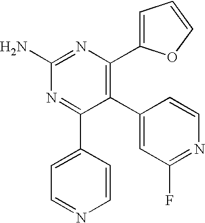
C1(C2=CC(F)=NC=C2)=C(C2=CC=CO2)N=C(N)N=C1C1=CC=NC=C1
